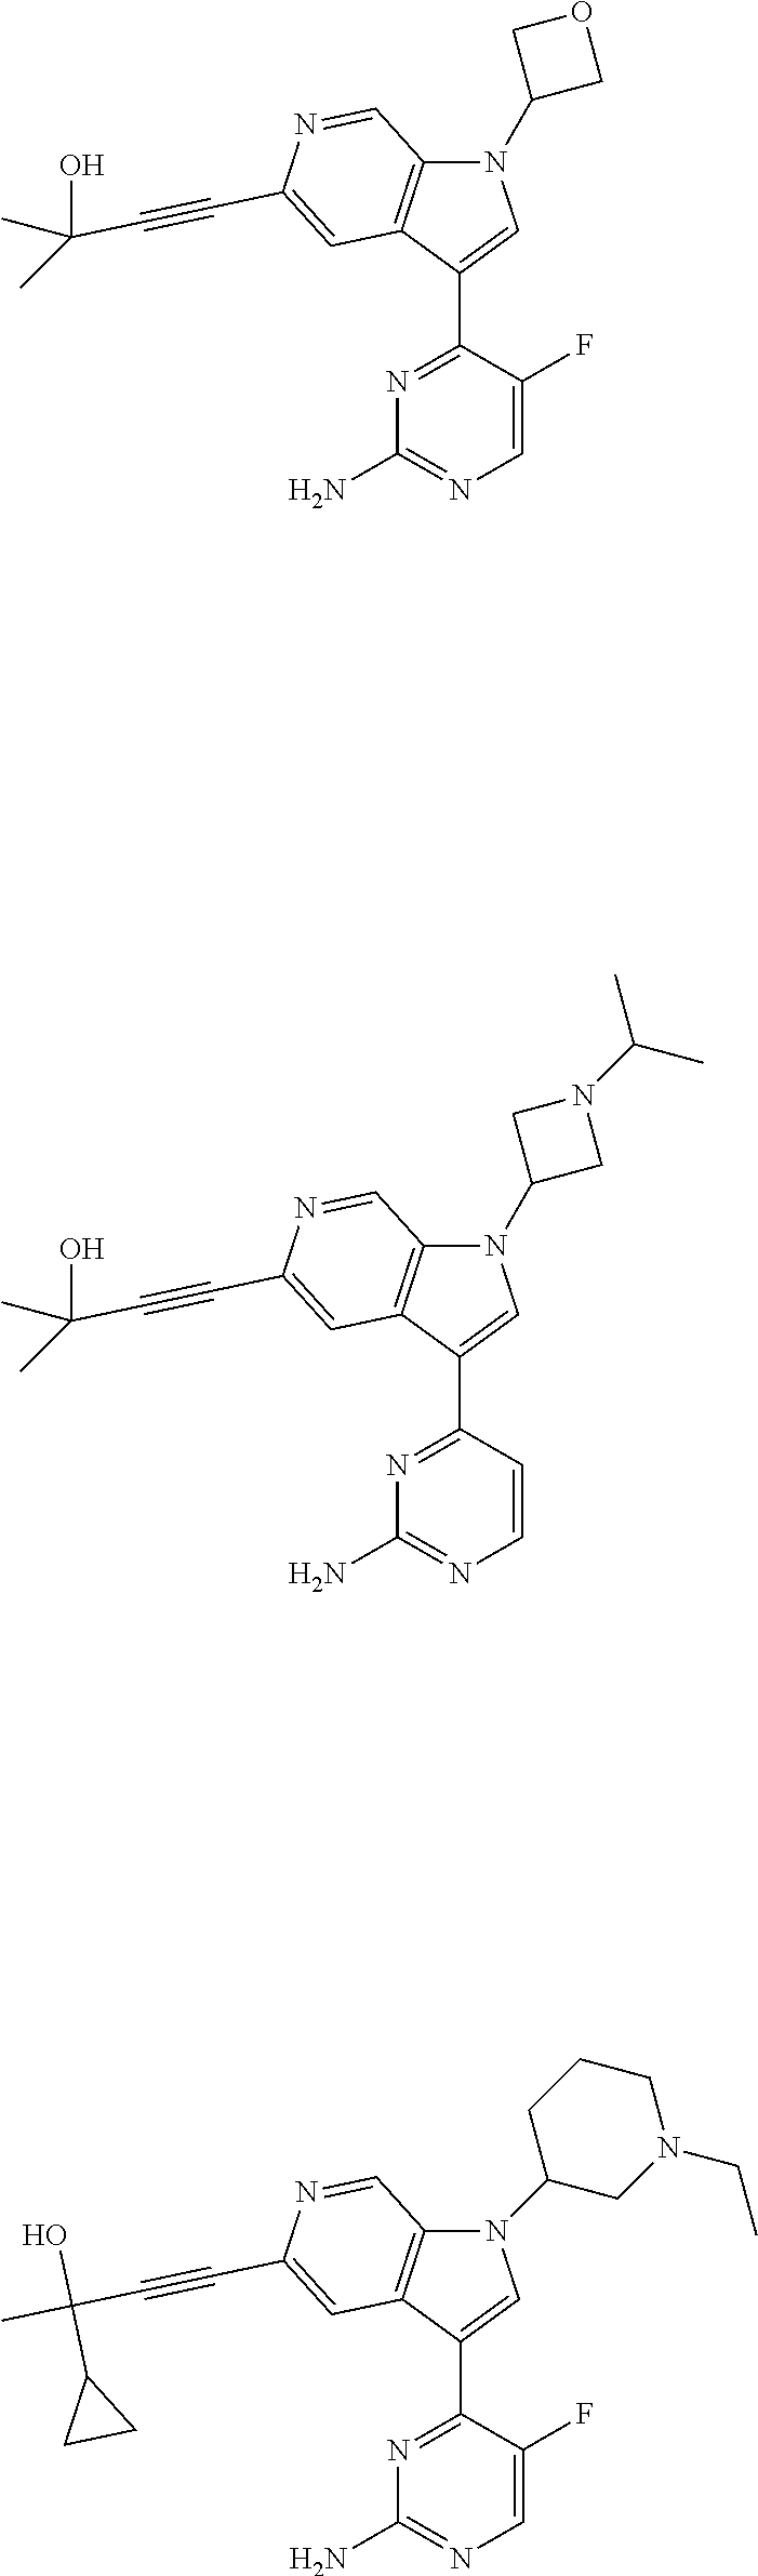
N1(C2COC2)C2=C(C(C3=NC(N)=NC=C3F)=C1)C=C(C#CC(O)(C)C)N=C2.N1(C2CN(C(C)C)C2)C2=C(C(C3=NC(N)=NC=C3)=C1)C=C(C#CC(O)(C)C)N=C2.N1(C2CN(CC)CCC2)C2=C(C(C3=NC(N)=NC=C3F)=C1)C=C(C#CC(C)(O)C1CC1)N=C2
